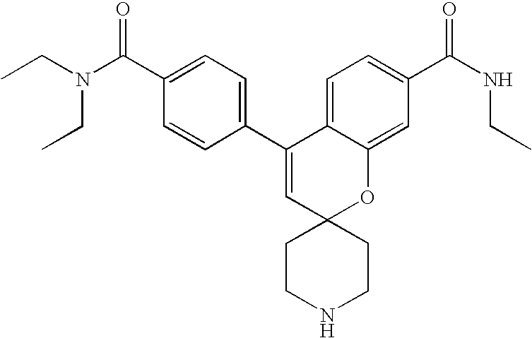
CCN(C(C1=CC=C(C2=CC3(OC4=CC(C(NCC)=O)=CC=C24)CCNCC3)C=C1)=O)CC
